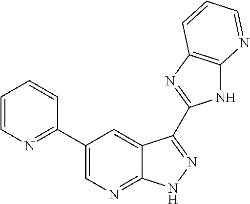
C1(C2=NC=CC=C2)=CN=C2C(=C1)C(C1=NC3=C(N1)N=CC=C3)=NN2
